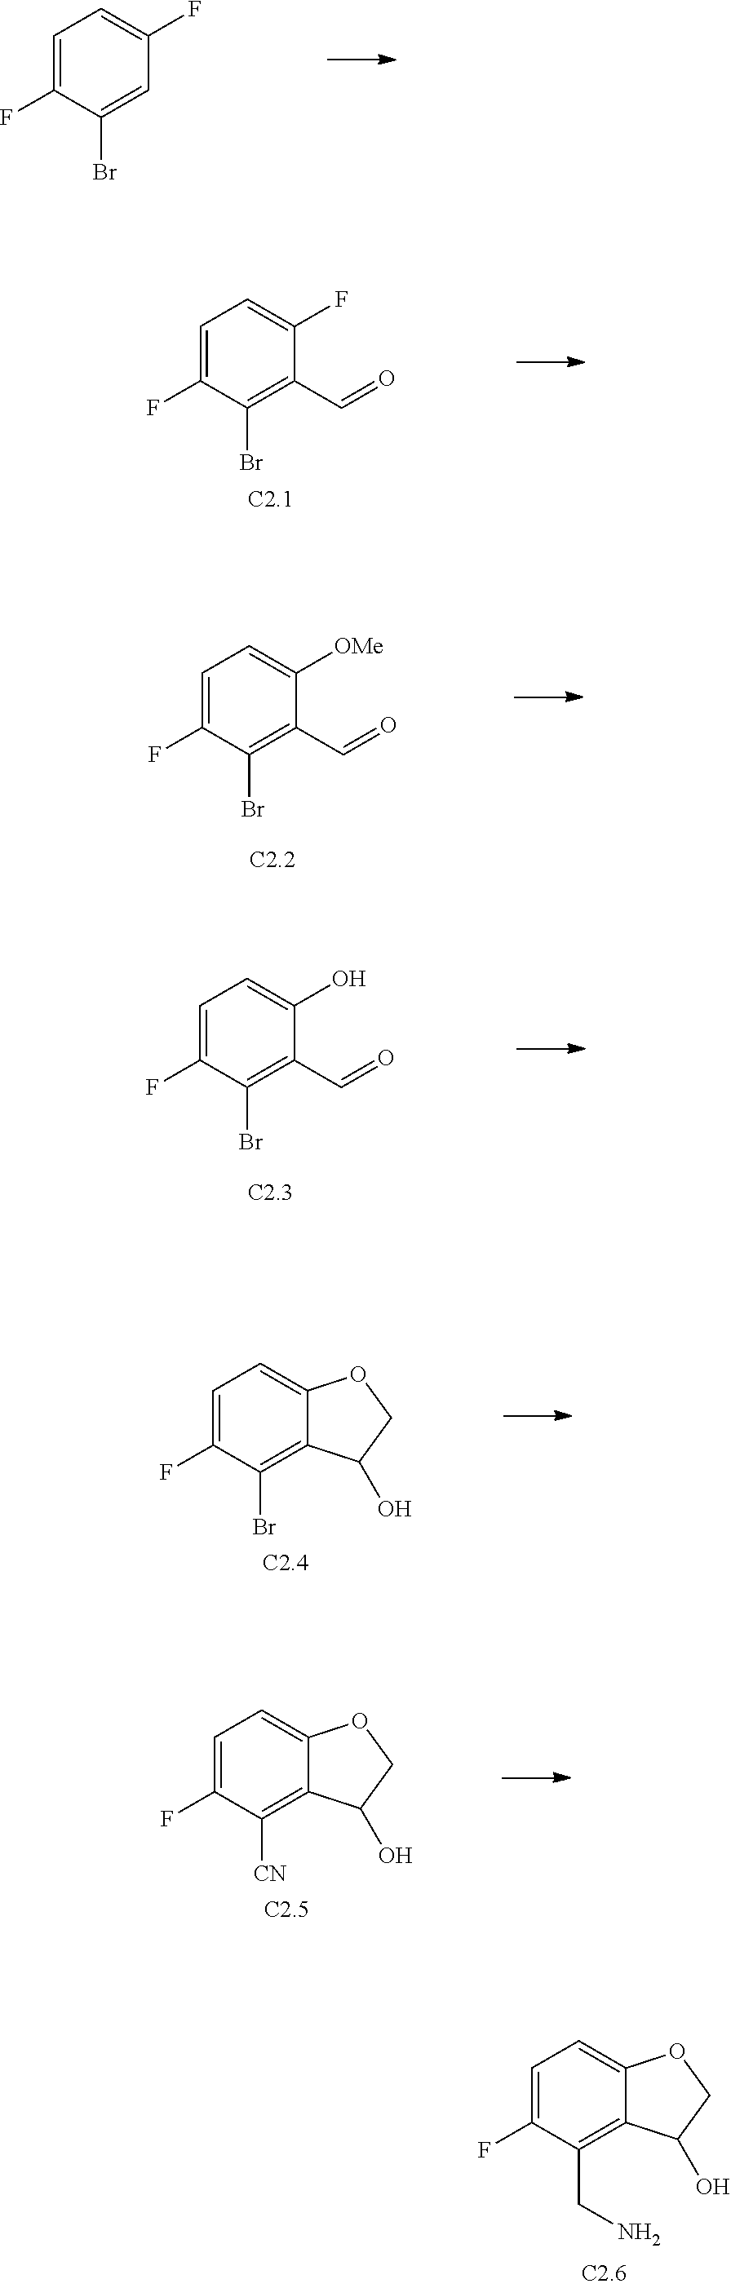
C1=C(F)C(Br)=CC(F)=C1.C1=C(F)C(Br)=C(C=O)C(F)=C1.C1=C(F)C(Br)=C(C=O)C([OMe])=C1.C1=C(F)C(Br)=C(C=O)C(O)=C1.C1=C(F)C(Br)=C2C(=C1)OCC2O.C1=C(F)C([CN])=C2C(=C1)OCC2O.C1=C(F)C(CN)=C2C(=C1)OCC2O
